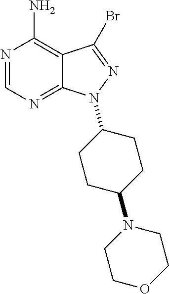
C12=C(N)N=CN=C1N(C1CCC(N3CCOCC3)CC1)N=C2Br
